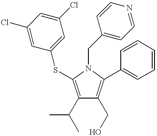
C1(C(C)C)=C(SC2=CC(Cl)=CC(Cl)=C2)N(CC2=CC=NC=C2)C(C2=CC=CC=C2)=C1CO
